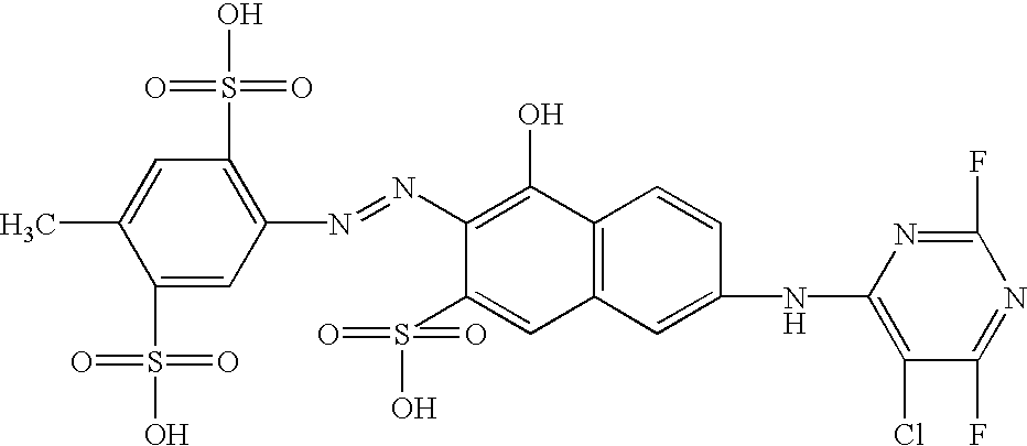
CC1=CC(S(O)(=O)=O)=C(N=NC2=C(O)C3=C(C=C2S(=O)(=O)O)C=C(NC2=C(Cl)C(F)=NC(F)=N2)C=C3)C=C1S(O)(=O)=O
